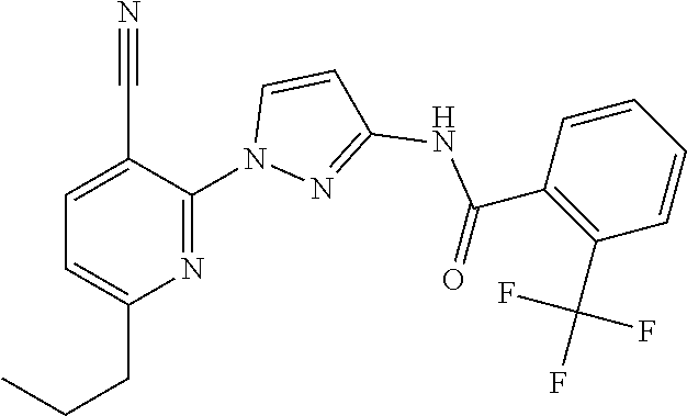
C(=O)(NC1=NN(C2=NC(CCC)=CC=C2C#N)C=C1)C1=C(C(F)(F)F)C=CC=C1
